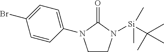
C1CN([Si](C(C)(C)C)(C)C)C(=O)N1C1=CC=C(Br)C=C1
